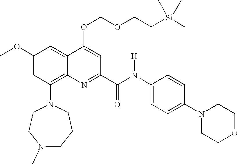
N1(C)CCCN(C2=C3C(=CC(OC)=C2)C(OCOCC[Si](C)(C)C)=CC(C(N(C2=CC=C(N4CCOCC4)C=C2)[H])=O)=N3)CC1
